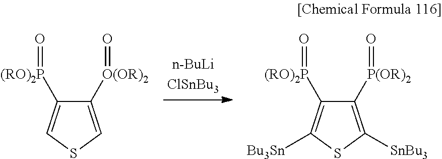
C1([O(OR)2]=O)=CSC=C1[(RO)2P]=O.C1([P(OR)2]=O)=C([SnBu3])SC([Bu3Sn])=C1[(RO)2P]=O
